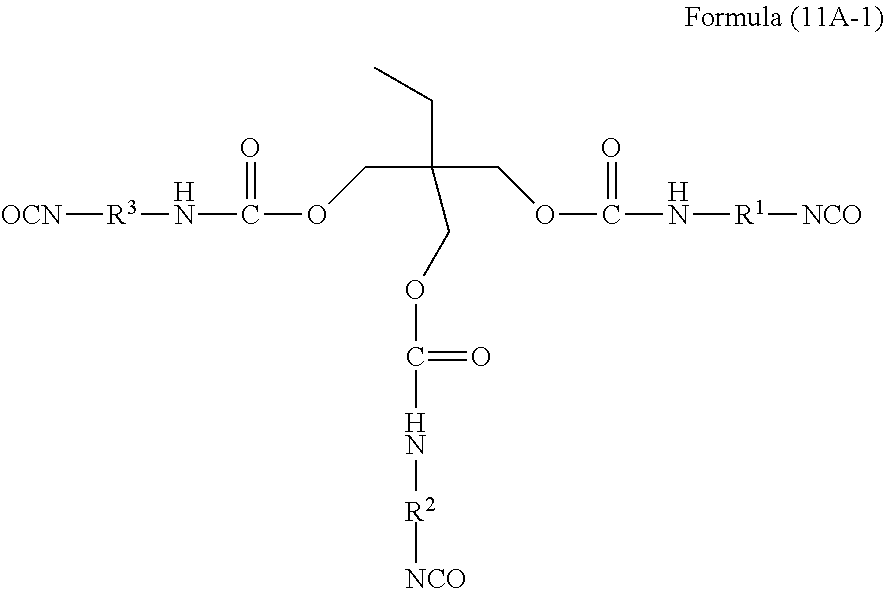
[OCN][R3]NC(OCC(COC(N[R1][NCO])=O)(CC)COC(N[R2][NCO])=O)=O
